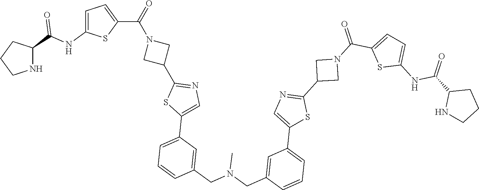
N1C(C(NC2=CC=C(C(=O)N3CC(C4=NC=C(C5=CC=CC(CN(CC6=CC(C7=CN=C(C8CN(C(=O)C9=CC=C(NC(C%10NCCC%10)=O)S9)C8)S7)=CC=C6)C)=C5)S4)C3)S2)=O)CCC1
